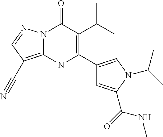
N12C(=C(C#N)C=N1)NC(C1=CN(C(C)C)C(C(NC)=O)=C1)=C(C(C)C)C2=O
